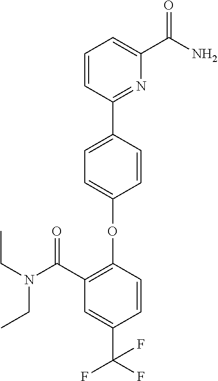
C1=CC(C2=NC(C(N)=O)=CC=C2)=CC=C1OC1=C(C(N(CC)CC)=O)C=C(C(F)(F)F)C=C1
